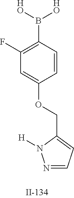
B(C1=C(F)C=C(OCC2=CC=NN2[H])C=C1)([HO])[HO]
